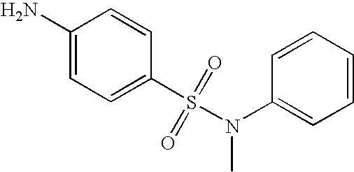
C1(N)=CC=C(S(N(C)C2=CC=CC=C2)(=O)=O)C=C1
